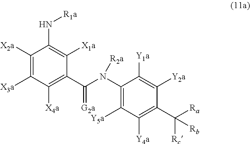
C1(N(C(C2=C([X4a])C([X3a])=C([X2a])C(N[R1a])=C2[X1a])=[G2a])[R2a])=C([Y5a])C([Y4a])=C(C([Ra])([Rc])[Rb])C([Y2a])=C1[Y1a]
